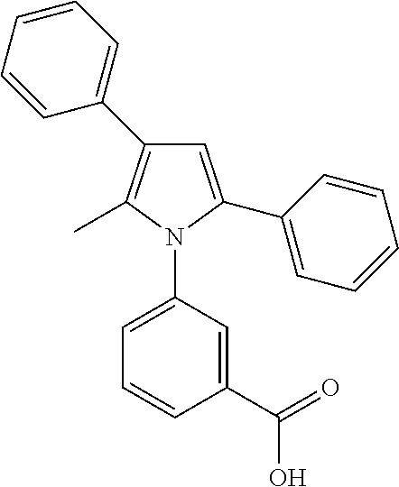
C1=CC=CC(C2=C(C)N(C3=CC=CC(C(=O)O)=C3)C(C3=CC=CC=C3)=C2)=C1
